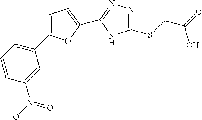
C1(SCC(=O)O)=NN=C(C2=CC=C(C3=CC=CC([N+]([-O])=O)=C3)O2)N1
